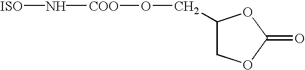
[ISO]N[COO]OCC1COC(=O)O1
